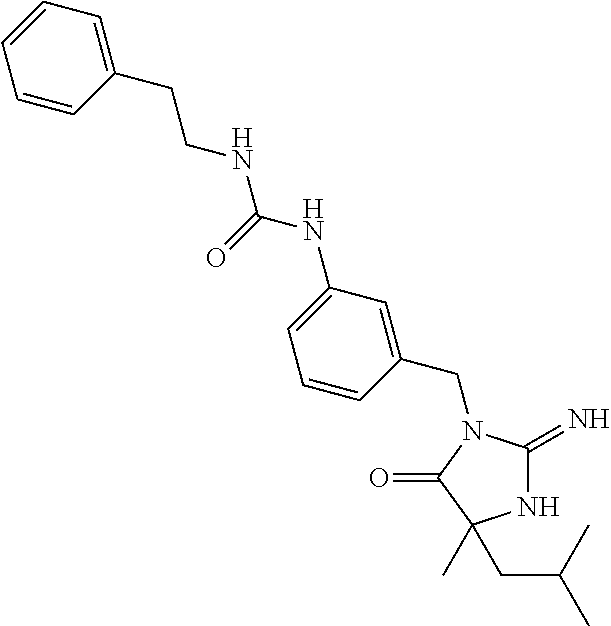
N1C(=N)N(CC2=CC(NC(NCCC3=CC=CC=C3)=O)=CC=C2)C(=O)C1(C)CC(C)C
